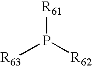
[R63]P([R62])[R61]
